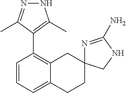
C1=CC=C2C(=C1C1=C(C)NN=C1C)CC1(CC2)N=C(N)NC1
